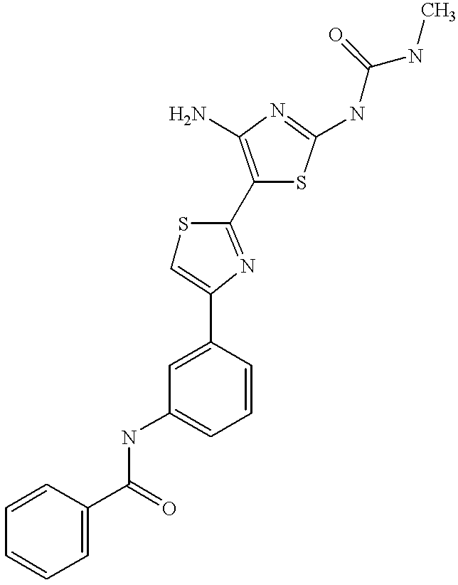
C1=CC=C(C(=O)NC2=CC=CC(C3=CSC(C4=C(N)N=C(NC(NC)=O)S4)=N3)=C2)C=C1
